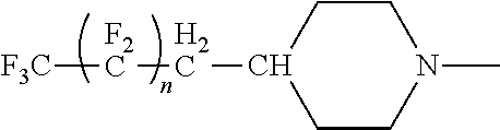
C1(C[F2C][F3C])CCN(C)CC1
